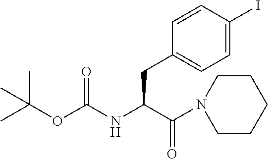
C(OC(NC(C(=O)N1CCCCC1)CC1=CC=C(I)C=C1)=O)(C)(C)C
